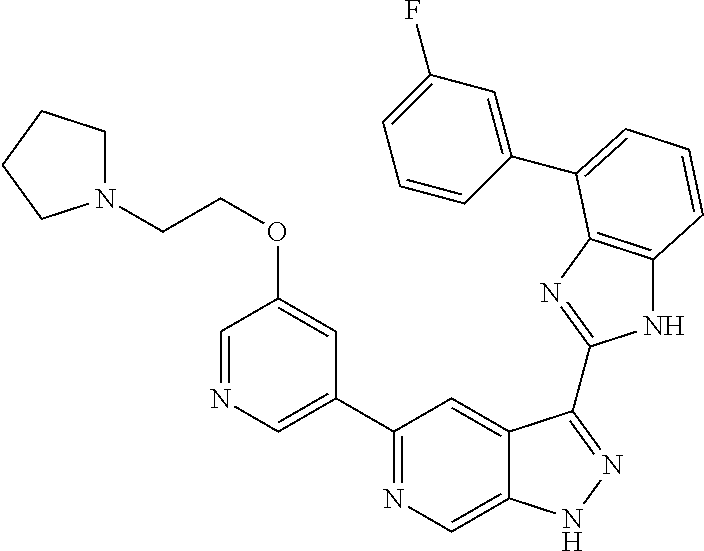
C1(C2=NC=C3C(=C2)C(C2=NC4=C(N2)C=CC=C4C2=CC(F)=CC=C2)=NN3)=CN=CC(OCCN2CCCC2)=C1
